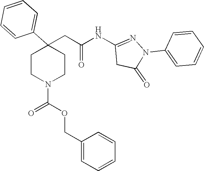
C1=CC=CC(C2(CC(NC3=NN(C4=CC=CC=C4)C(=O)C3)=O)CCN(C(OCC3=CC=CC=C3)=O)CC2)=C1
